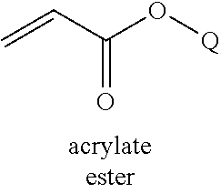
C(=C)C(O[Q])=O
